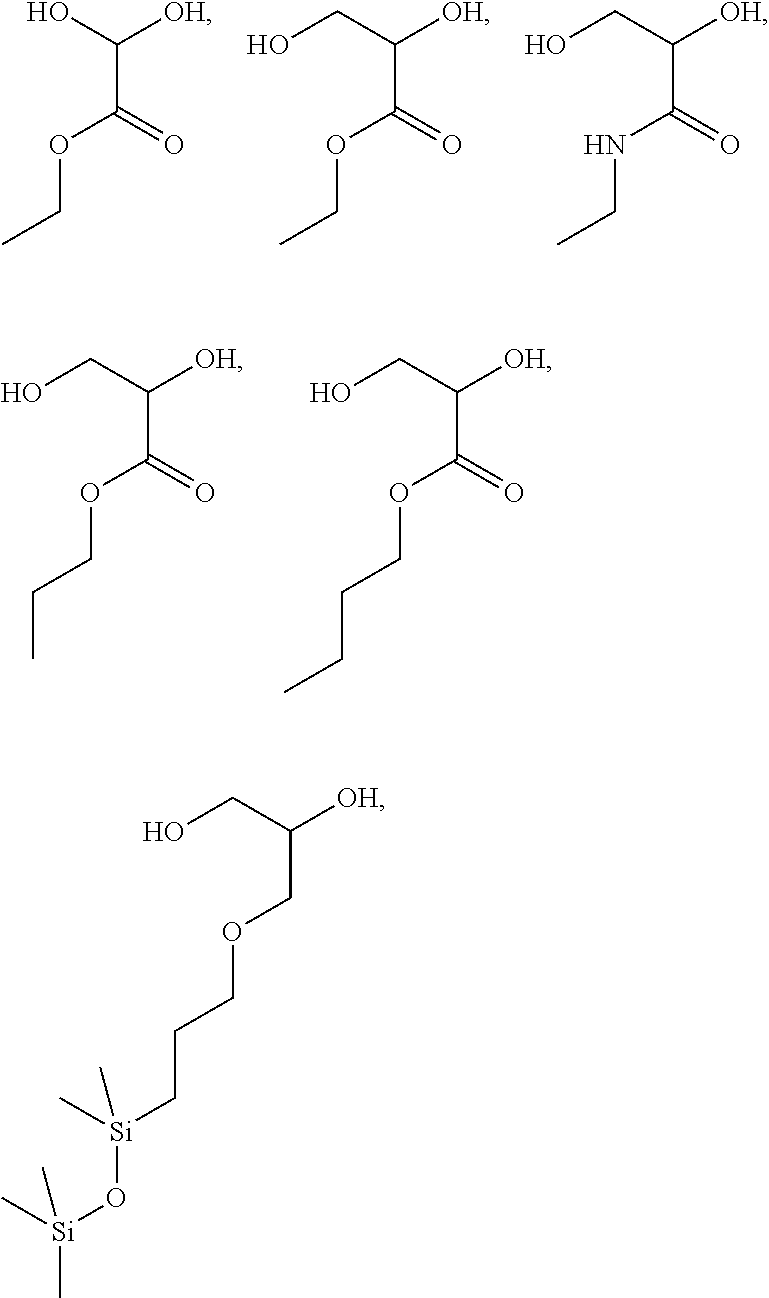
O(C(C(O)[OH])=O)CC.O(C(C(CO)[OH])=O)CC.N(C(C(CO)[OH])=O)CC.O(C(C(CO)[OH])=O)CCC.O(C(C(CO)[OH])=O)CCCC.O(CC(CO)[OH])CCC[Si](O[Si](C)(C)C)(C)C
